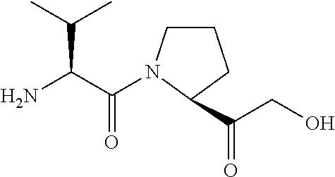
C(C(N)C(C)C)(=O)N1CCCC1C(CO)=O
